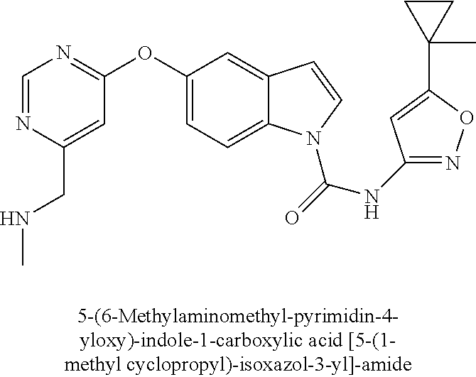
C1=NC(CNC)=CC(OC2=CC=C3C(=C2)C=CN3C(=O)NC2=NOC(C3(C)CC3)=C2)=N1
